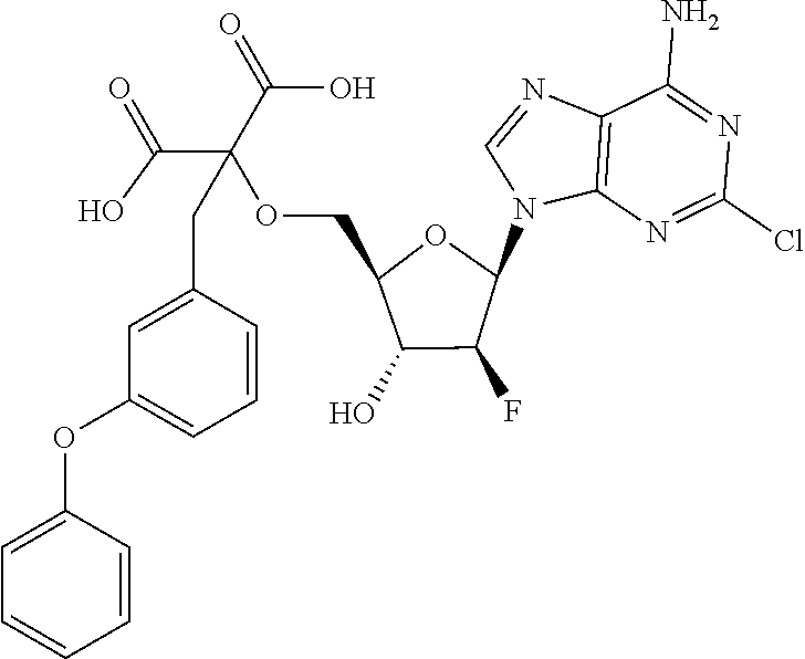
C12=C(N=C(Cl)N=C1N)N(C1OC(COC(C(=O)O)(C(=O)O)CC3=CC(OC4=CC=CC=C4)=CC=C3)C(O)C1F)C=N2
